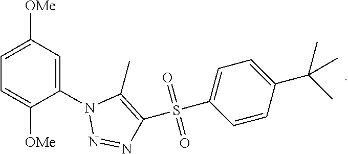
C1=C([OMe])C(N2N=NC(S(C3=CC=C(C(C)(C)C)C=C3)(=O)=O)=C2C)=CC([OMe])=C1
